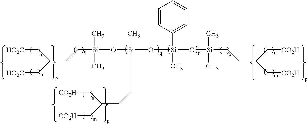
[HO2C]CC(C[HO2C])CC[Si](C)(C)O[Si](O[Si](C1=CC=CC=C1)(C)O[Si](C)(C)CCC(C[CO2H])C[CO2H])(C)CCC(C[CO2H])C[CO2H]
